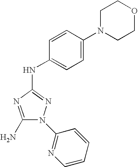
C1(N)=NC(NC2=CC=C(N3CCOCC3)C=C2)=NN1C1=NC=CC=C1
